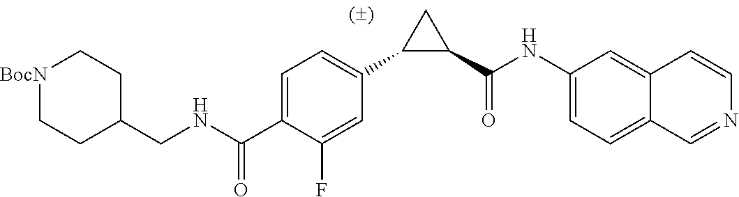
C1=C(C(NCC2CC[BocN]CC2)=O)C(F)=CC(C2C(C(NC3=CC=C4C=NC=CC4=C3)=O)C2)=C1
